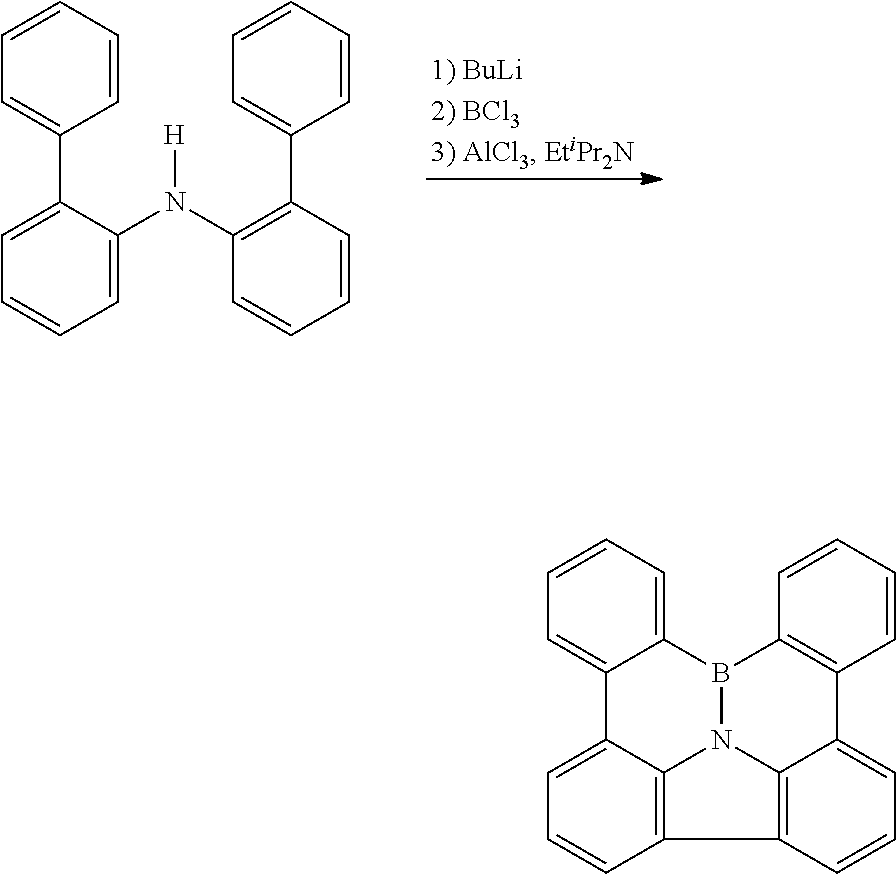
C1=C(C2=CC=CC=C2)C(N(C2=C(C3=CC=CC=C3)C=CC=C2)[H])=CC=C1.C1=C2C3=C(C=C1)C1=C4N3B(C3=C(C4=CC=C1)C=CC=C3)C1=CC=CC=C21
